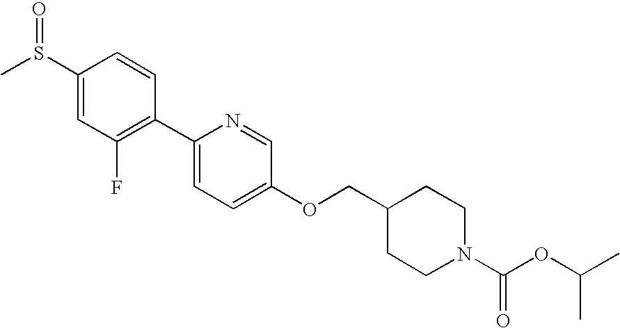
C1(S(C)=O)=CC(F)=C(C2=CC=C(OCC3CCN(C(OC(C)C)=O)CC3)C=N2)C=C1
